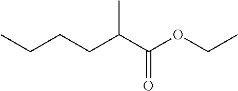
CC(C(OCC)=O)CCCC
